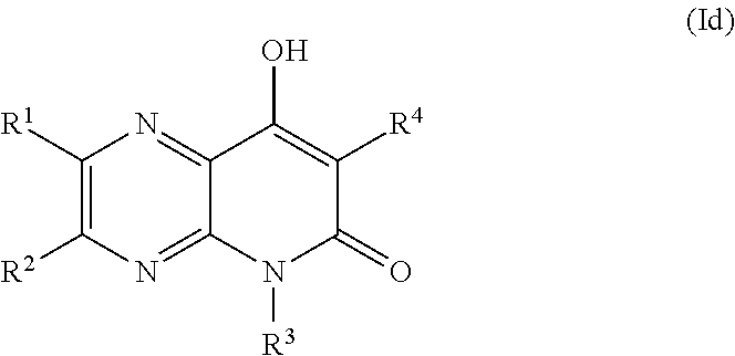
C1([R1])=C([R2])N=C2C(=N1)C(O)=C([R4])C(=O)N2[R3]
